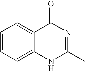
C1=CC=C2C(=C1)C(=O)N=C(C)N2
